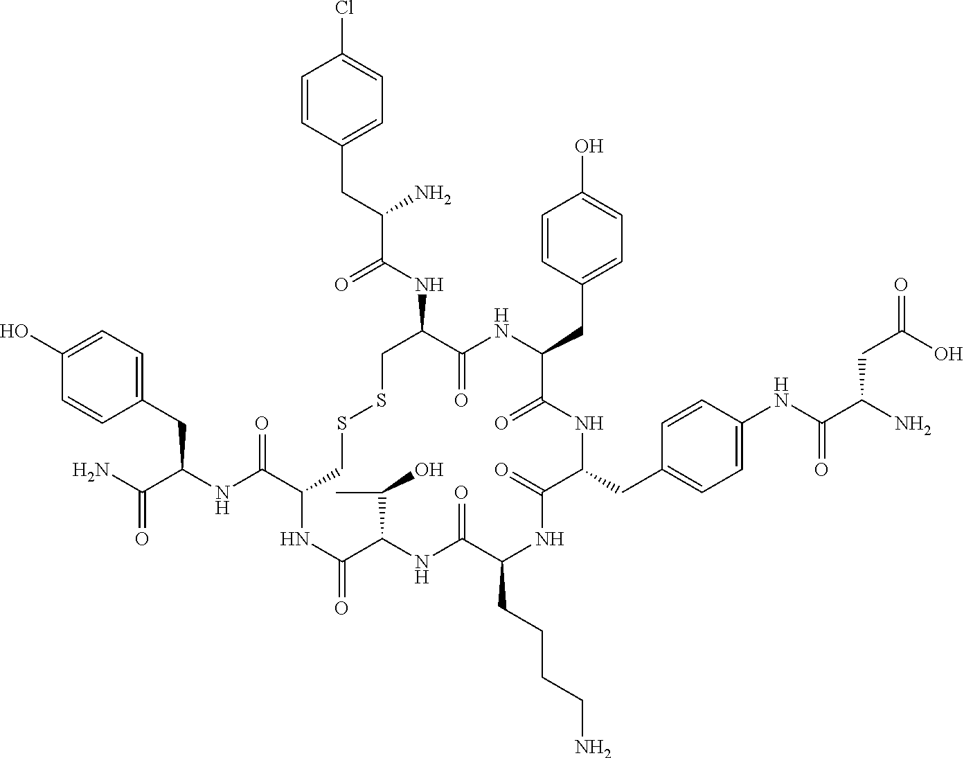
C1=C(O)C=CC(CC(NC(C2CSSCC(NC(C(CC3=CC=C(Cl)C=C3)N)=O)C(=O)NC(CC3=CC=C(O)C=C3)C(=O)NC(CC3=CC=C(NC(C(N)CC(=O)O)=O)C=C3)C(=O)NC(CCCCN)C(=O)NC(C(C)O)C(=O)N2)=O)C(N)=O)=C1
